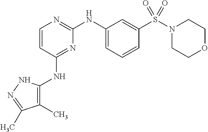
C1=CC(NC2=C(C)C(C)=NN2)=NC(NC2=CC=CC(S(N3CCOCC3)(=O)=O)=C2)=N1
